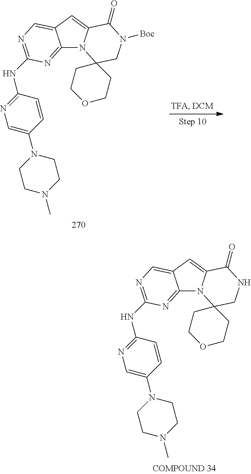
C12=NC(NC3=NC=C(N4CCN(C)CC4)C=C3)=NC=C1C=C1N2C2(CN([Boc])C1=O)CCOCC2.C12=NC(NC3=NC=C(N4CCN(C)CC4)C=C3)=NC=C1C=C1N2C2(CNC1=O)CCOCC2
